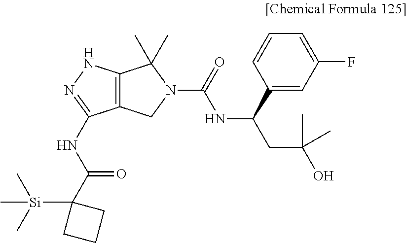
C12=C(NN=C1NC(C1([Si](C)(C)C)CCC1)=O)C(C)(C)N(C(=O)NC(CC(O)(C)C)C1=CC(F)=CC=C1)C2
